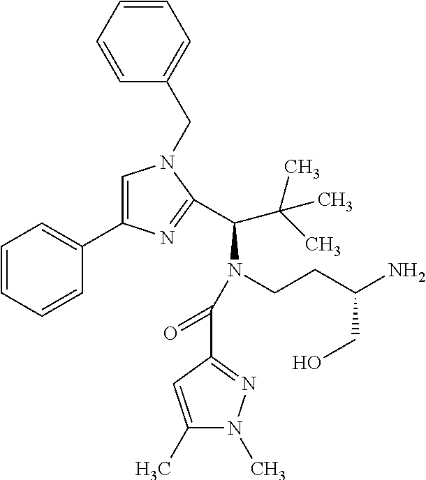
C1=C(C2=CC=CC=C2)N=C(C(N(CCC(N)CO)C(=O)C2=NN(C)C(C)=C2)C(C)(C)C)N1CC1=CC=CC=C1
